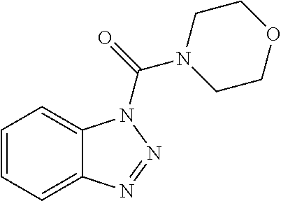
C1=CC=C2C(=C1)N(C(=O)N1CCOCC1)N=N2
